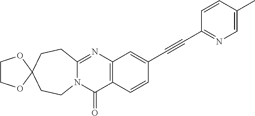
N12C(=NC3=C(C1=O)C=CC(C#CC1=NC=C(C)C=C1)=C3)CCC1(CC2)OCCO1
